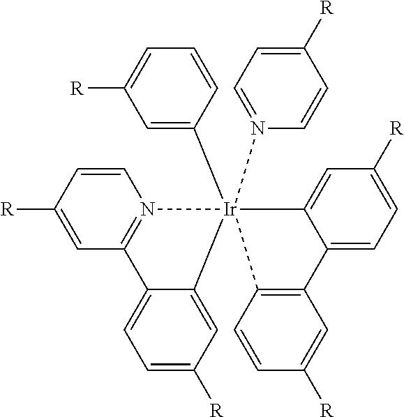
C1=CC([R])=CC2=N1[Ir]1(C3=CC([R])=CC=C3)(N3=CC=C([R])C=C3)(C3=CC([R])=CC=C3C3=C1C=CC([R])=C3)C1=CC([R])=CC=C21
